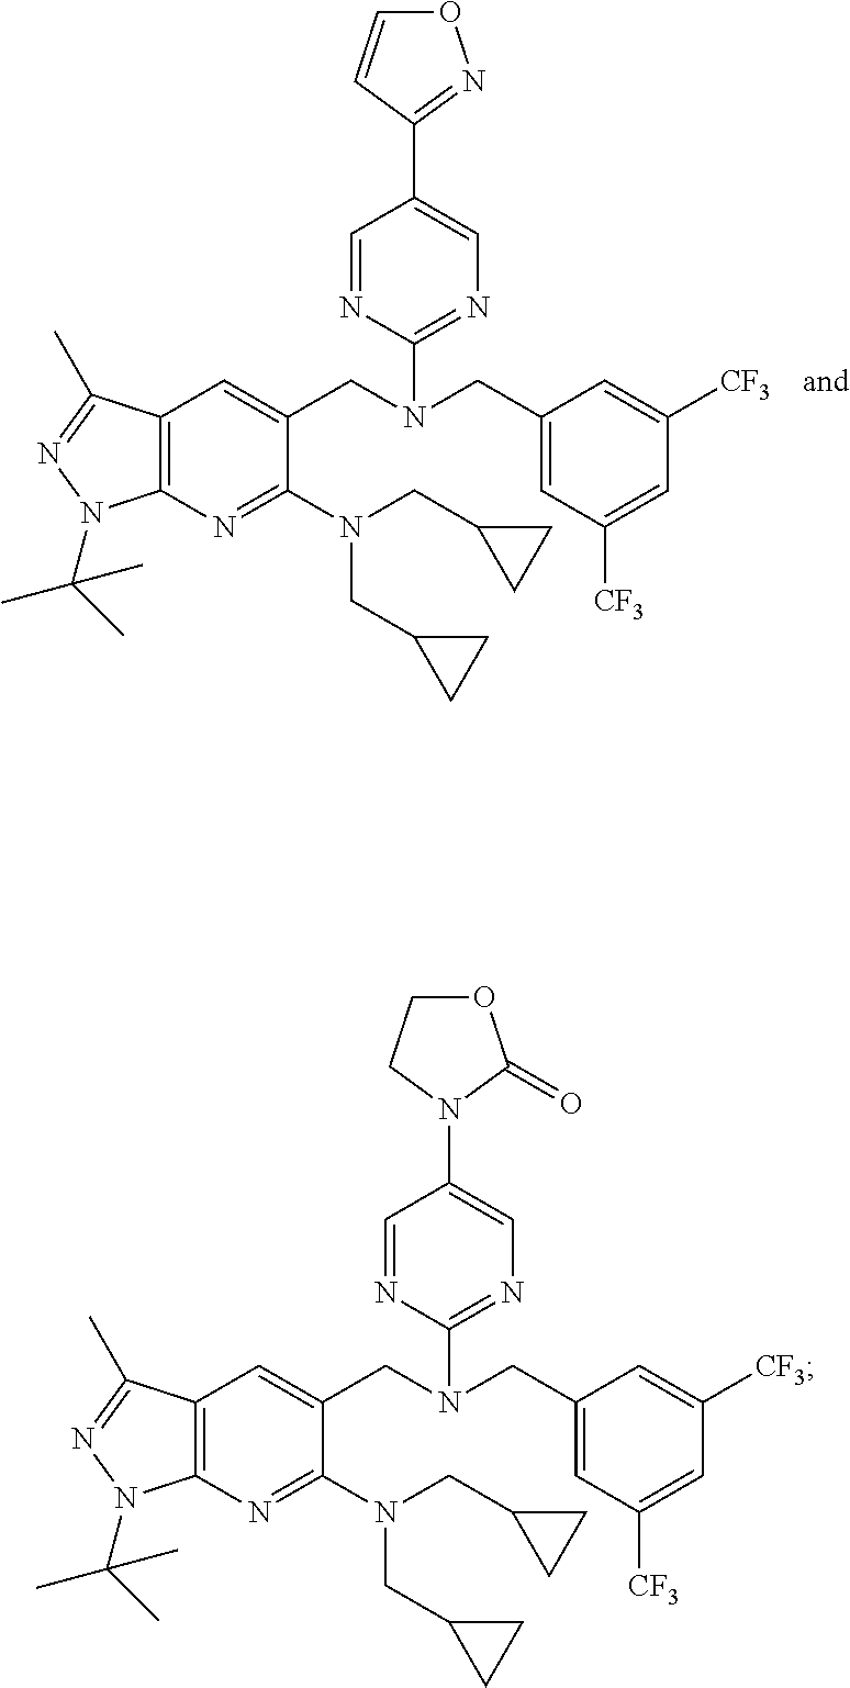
C12=C(C=C(CN(CC3=CC([CF3])=CC([CF3])=C3)C3=NC=C(C4=NOC=C4)C=N3)C(N(CC3CC3)CC3CC3)=N1)C(C)=NN2C(C)(C)C.C12=C(C=C(CN(CC3=CC([CF3])=CC([CF3])=C3)C3=NC=C(N4C(=O)OCC4)C=N3)C(N(CC3CC3)CC3CC3)=N1)C(C)=NN2C(C)(C)C
